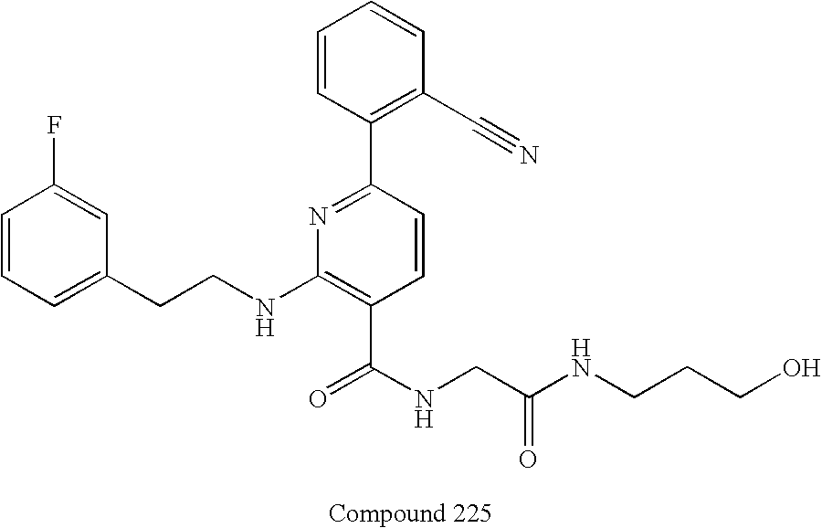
C1=C(CCNC2=C(C(NCC(NCCCO)=O)=O)C=CC(C3=C(C#N)C=CC=C3)=N2)C=C(F)C=C1
